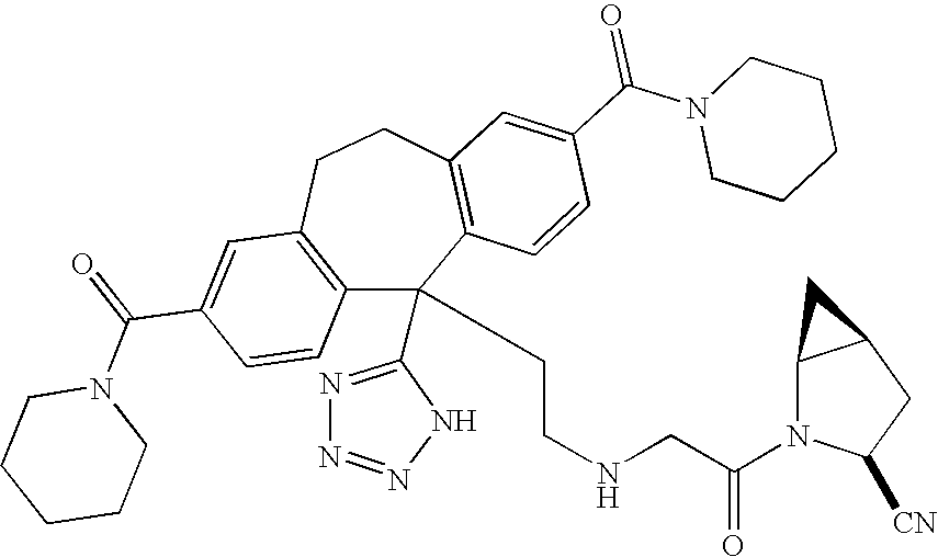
C1(C(=O)N2CCCCC2)=CC2=C(C=C1)C(C1=NN=NN1)(CCNCC(N1C([CN])CC3C1C3)=O)C1=C(CC2)C=C(C(N2CCCCC2)=O)C=C1
